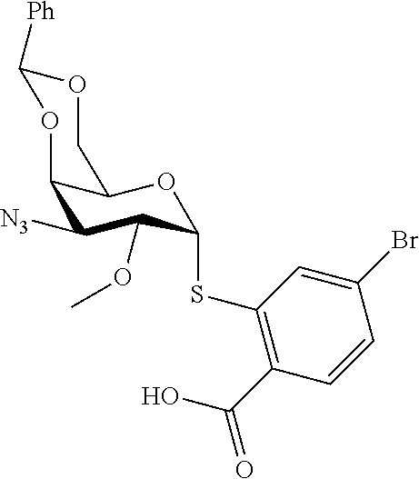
C1([N3])C(OC)C(SC2=C(C(=O)O)C=CC(Br)=C2)OC2C1OC([Ph])OC2
